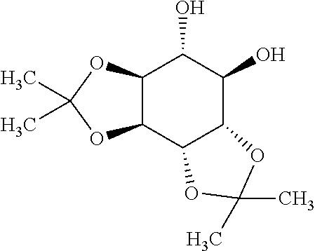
C12C(C3C(C(O)C1O)OC(C)(C)O3)OC(C)(C)O2
